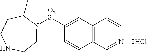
N1([O2S]C2=CC3=C(C=C2)C=NC=C3)C(C)CCNCC1
